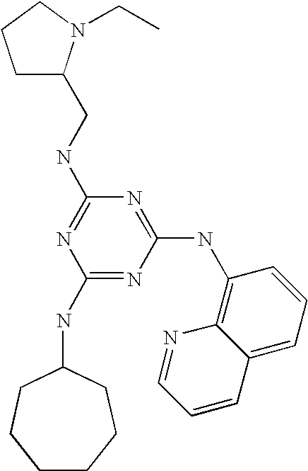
C(NC1=NC(NC2CCCCCC2)=NC(NC2=C3C(=CC=C2)C=CC=N3)=N1)C1CCCN1CC
